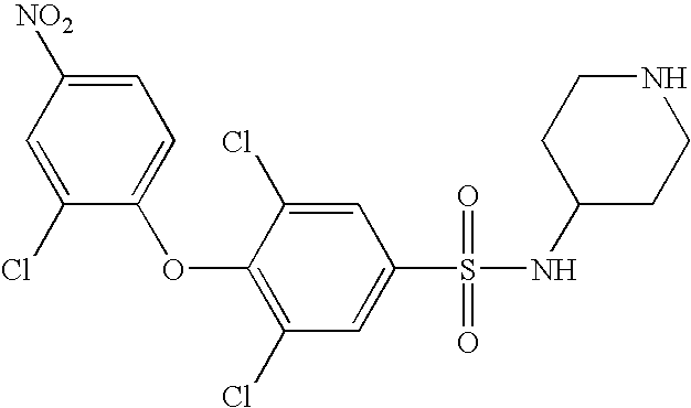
O(C1=C(Cl)C=C(S(=O)(=O)NC2CCNCC2)C=C1Cl)C1=CC=C([NO2])C=C1Cl
